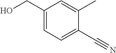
C1(CO)=CC=C(C#N)C(C)=C1
